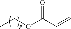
CCOC(C=C)=O
